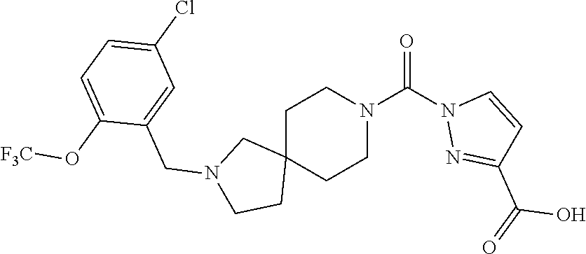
C1C2(CCN(C(N3N=C(C(=O)O)C=C3)=O)C1)CN(CC1=CC(Cl)=CC=C1O[F3C])CC2
